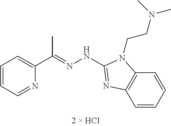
C1=NC(C(=NNC2=NC3=C(C=CC=C3)N2CCN(C)C)C)=CC=C1
